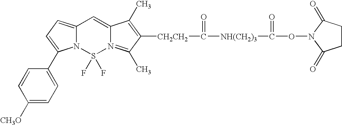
N12C(=CC=C1C1=CC=C([CH3O])C=C1)C=C1N(=C(C)C([CH2CH2]C([NH(CH2)3]C(ON3C(=O)CCC3=O)=O)=O)=C1C)S2(F)F
